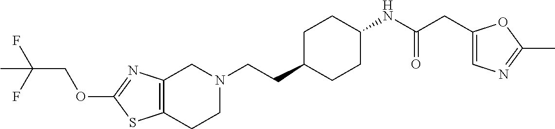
C12=C(CCN(CCC3CCC(NC(CC4=CN=C(C)O4)=O)CC3)C1)SC(OCC(C)(F)F)=N2
